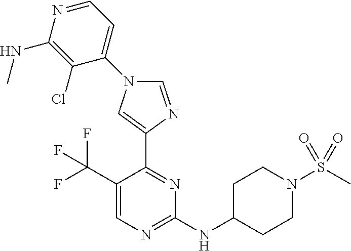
C1(C(F)(F)F)=CN=C(NC2CCN(S(C)(=O)=O)CC2)N=C1C1=CN(C2=CC=NC(NC)=C2Cl)C=N1
